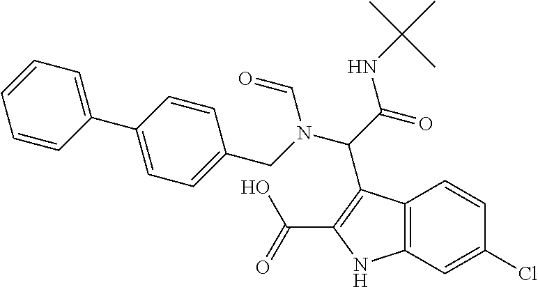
C12=C(C=C(Cl)C=C1)NC(C(=O)O)=C2C(C(=O)NC(C)(C)C)N(CC1=CC=C(C2=CC=CC=C2)C=C1)C=O
